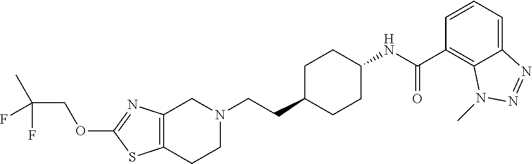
C12=C(CCN(CCC3CCC(NC(C4=C5C(=CC=C4)N=NN5C)=O)CC3)C1)SC(OCC(C)(F)F)=N2
